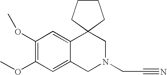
C1(OC)=C(OC)C=C2C(=C1)C1(CN(CC#N)C2)CCCC1
